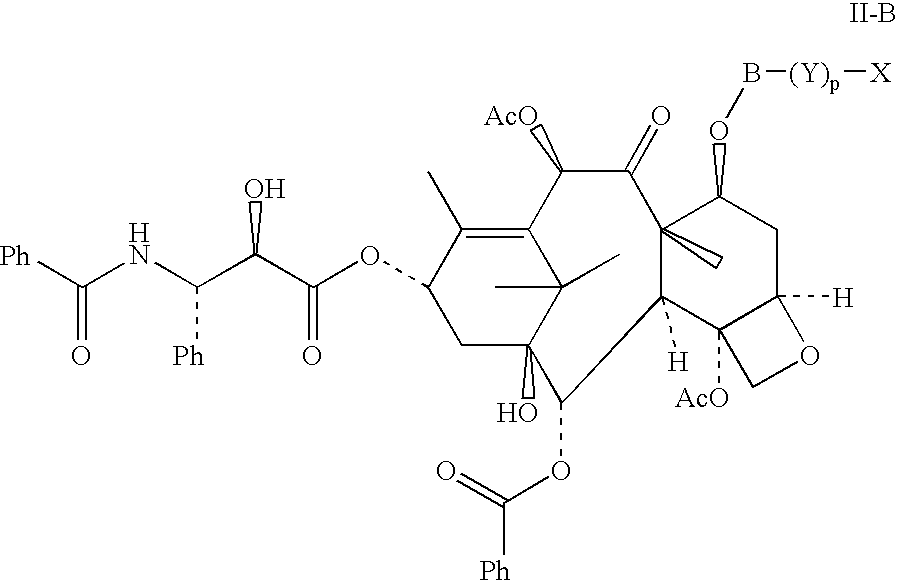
C1C2(O)C(C)(C)C(=C(C)C1OC(C(C(NC([Ph])=O)[Ph])O)=O)C([AcO])C(=O)C1(C)C([H])(C3([AcO])C([H])(CC1OB[(Y)p][X])OC3)C2OC(=O)[Ph]
